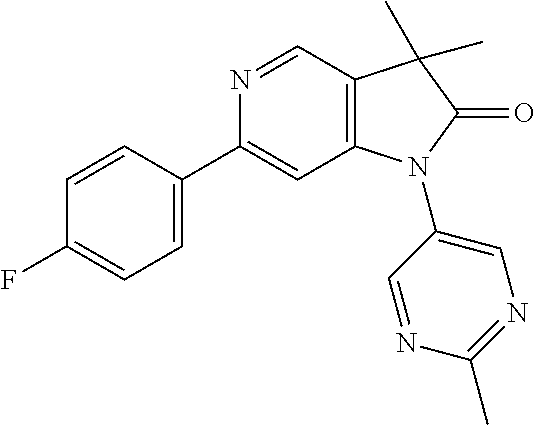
C1=CC(C2=CC3=C(C=N2)C(C)(C)C(=O)N3C2=CN=C(C)N=C2)=CC=C1F
